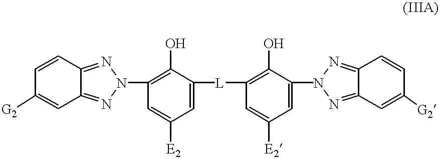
C1=CC2=NN(C3=C(O)C([L]C4=C(O)C(N5N=C6C=C([G2])C=CC6=N5)=CC([E2])=C4)=CC([E2])=C3)N=C2C=C1[G2]
